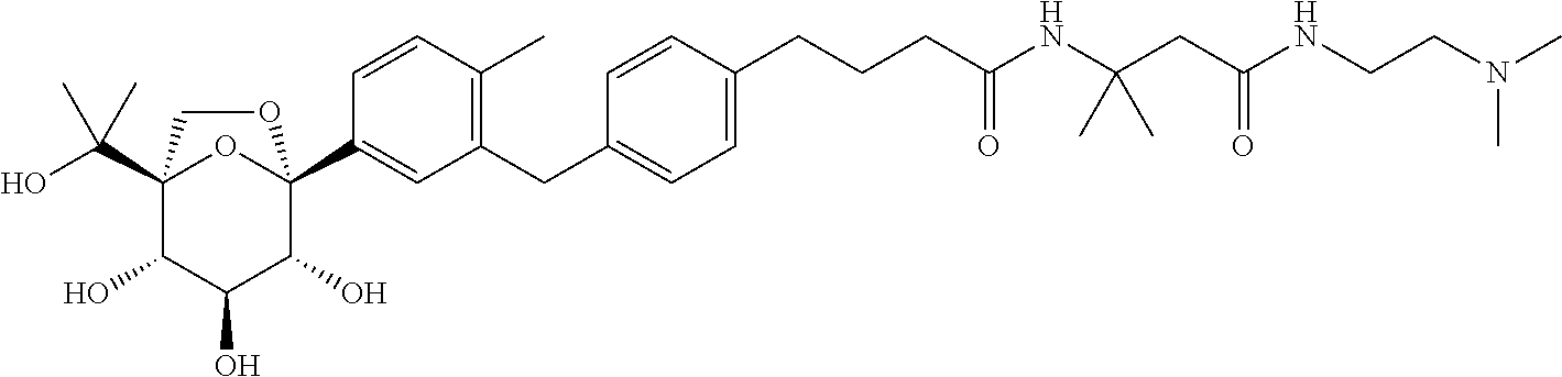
C(CNC(CC(NC(CCCC1=CC=C(CC2=C(C)C=CC(C34C(O)C(O)C(O)C(C(O)(C)C)(O3)CO4)=C2)C=C1)=O)(C)C)=O)N(C)C
